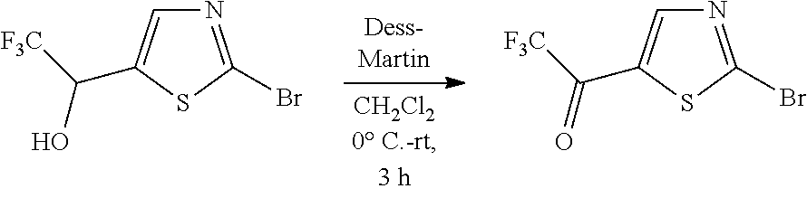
N1=C(Br)SC(C([F3C])=O)=C1.N1=C(Br)SC(C([F3C])O)=C1
